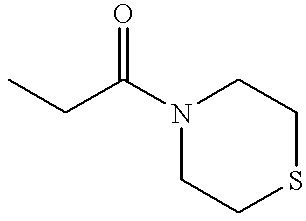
CCC(N1CCSCC1)=O
